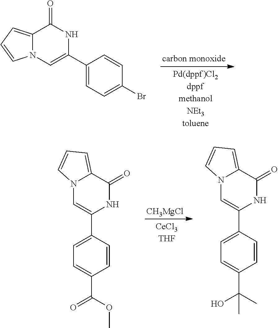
C12=CC=CN1C=C(C1=CC=C(Br)C=C1)NC2=O.N12C=C(C3=CC=C(C(=O)OC)C=C3)NC(=O)C1=CC=C2.[CH3MgCl].N12C=C(C3=CC=C(C(O)(C)C)C=C3)NC(=O)C1=CC=C2
